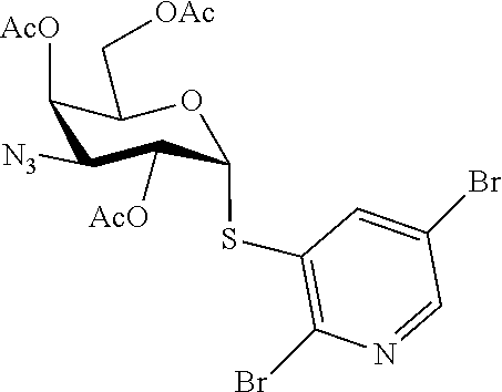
C1=C(Br)C=NC(Br)=C1SC1C([AcO])C([N3])C([AcO])C(C[OAc])O1
